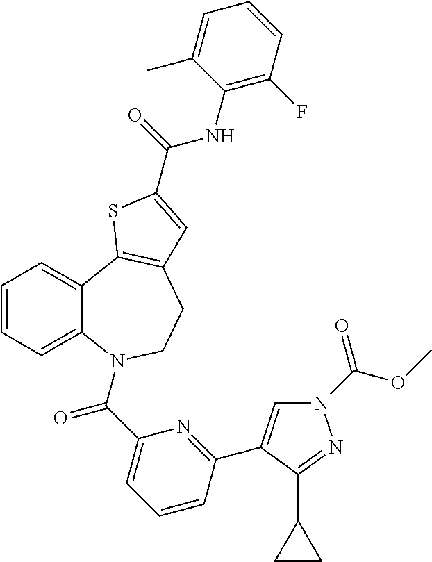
C1=CC=C2C(=C1)C1=C(CCN2C(C2=CC=CC(C3=CN(C(=O)OC)N=C3C3CC3)=N2)=O)C=C(C(=O)NC2=C(F)C=CC=C2C)S1
